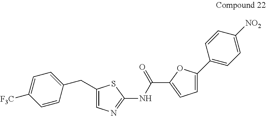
C1(CC2=CC=C([F3C])C=C2)=CN=C(NC(C2=CC=C(C3=CC=C([NO2])C=C3)O2)=O)S1
